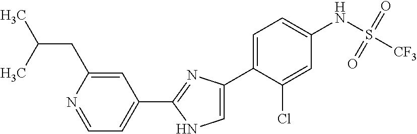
C1(C2=NC(C3=CC=C(NS([CF3])(=O)=O)C=C3Cl)=CN2)=CC=NC(CC(C)C)=C1
